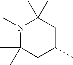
N1(C)C(C)(C)CC(C)CC1(C)C
